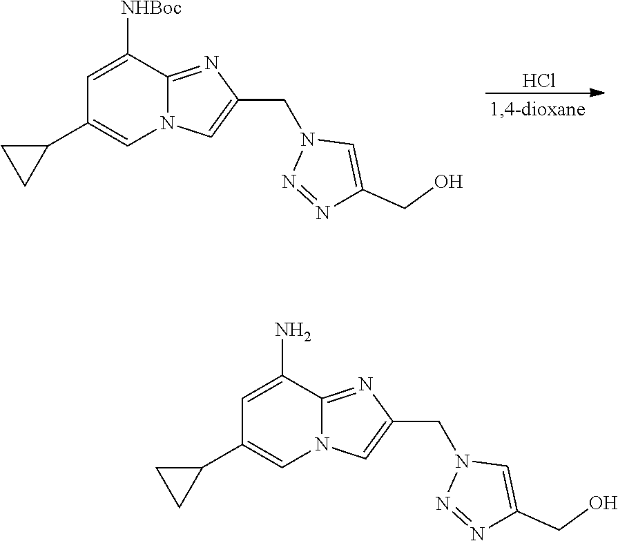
N1=NC(CO)=CN1CC1=CN2C(=N1)C(N)=CC(C1CC1)=C2.C1(CO)=CN(CC2=CN3C(=N2)C([NHBoc])=CC(C2CC2)=C3)N=N1.Cl
